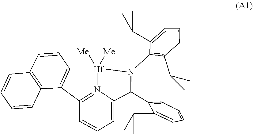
C1(N2[Hf]3([Me])([Me])C4=C(C5=C(C=C4)C=CC=C5)C4=N3C(=CC=C4)C2C2=CC=CC=C2C(C)C)=C(C(C)C)C=CC=C1C(C)C
